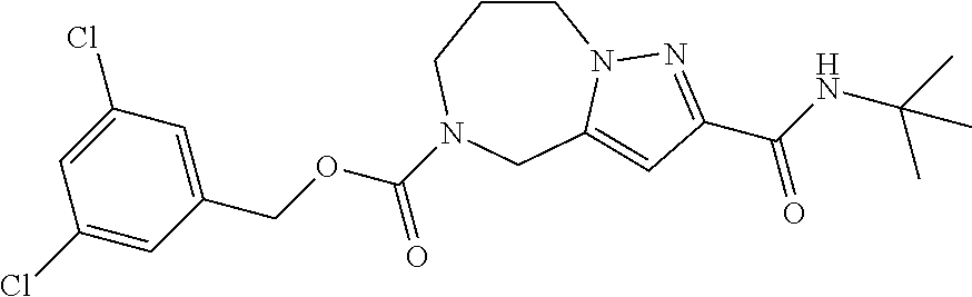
C1CCN(C(OCC2=CC(Cl)=CC(Cl)=C2)=O)CC2=CC(C(NC(C)(C)C)=O)=NN12
